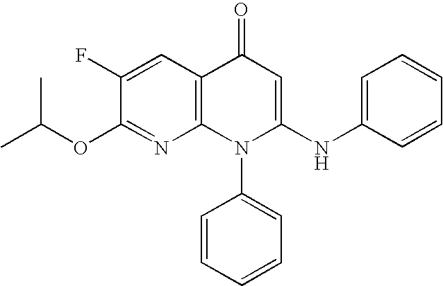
C1(OC(C)C)=NC2=C(C=C1F)C(=O)C=C(NC1=CC=CC=C1)N2C1=CC=CC=C1
